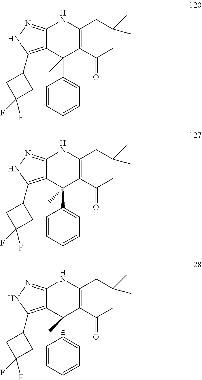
C12=NNC(C3CC(F)(F)C3)=C1C(C1=CC=CC=C1)(C)C1=C(N2)CC(C)(C)CC1=O.C12=NNC(C3CC(F)(F)C3)=C1C(C1=CC=CC=C1)(C)C1=C(N2)CC(C)(C)CC1=O.C12=NNC(C3CC(F)(F)C3)=C1C(C1=CC=CC=C1)(C)C1=C(N2)CC(C)(C)CC1=O
